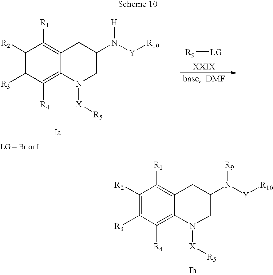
C1([R4])=C2C(=C([R1])C([R2])=C1[R3])CC(N([Y][R10])[R9])CN2[X][R5].[R9][LG].C1([R4])=C2C(=C([R1])C([R2])=C1[R3])CC(N([Y][R10])[H])CN2[X][R5]
